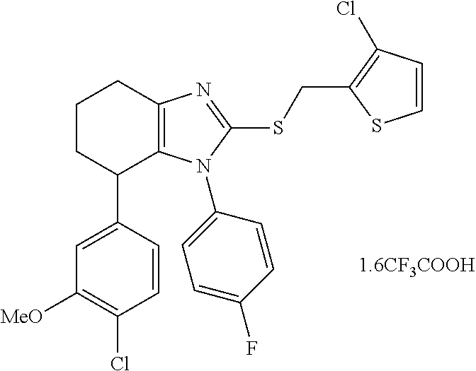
C1CC(C2=CC([MeO])=C(Cl)C=C2)C2=C(C1)N=C(SCC1=C(Cl)C=CS1)N2C1=CC=C(F)C=C1
